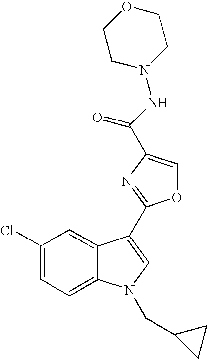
C1(Cl)=CC=C2C(=C1)C(C1=NC(C(NN3CCOCC3)=O)=CO1)=CN2CC1CC1
